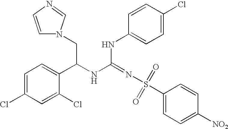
C(C(NC(NC1=CC=C(Cl)C=C1)=NS(=O)(=O)C1=CC=C([NO2])C=C1)C1=CC=C(Cl)C=C1Cl)N1C=CN=C1
